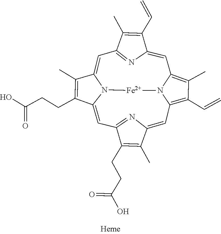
C1=C2N3C(=CC4=NC(=CC5=C(C=C)C(C)=C(C=C6N=C1C(C)=C6C=C)N5[Fe]3)C(C)=C4CCC(O)=O)C(CCC(O)=O)=C2C
